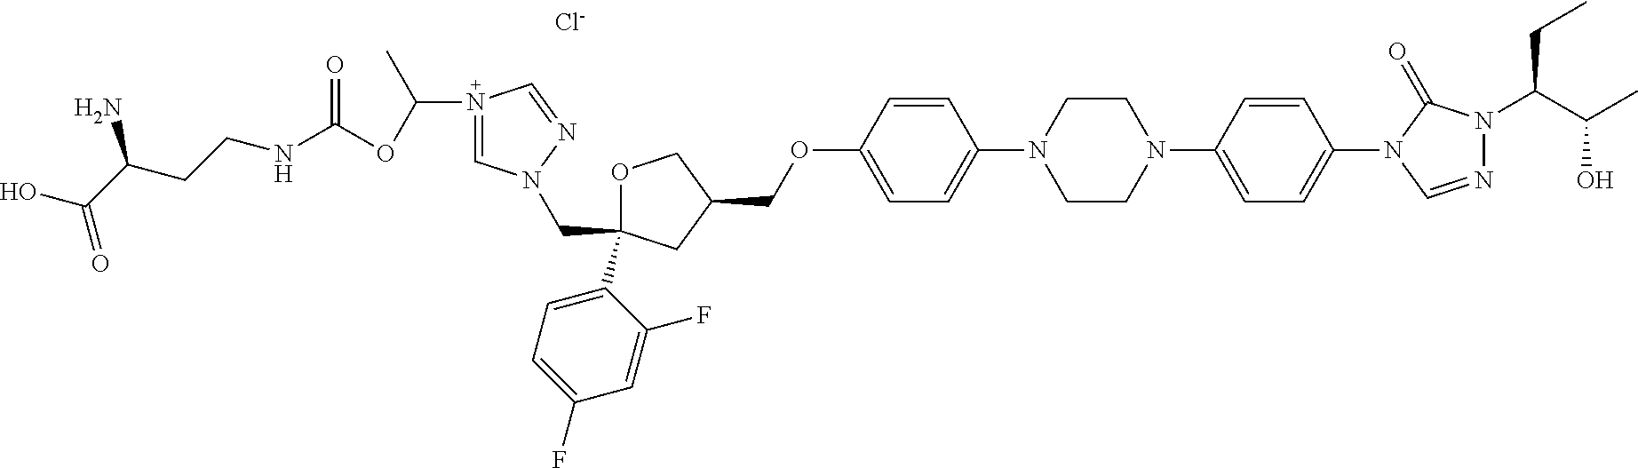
[Cl-].C1(COC2=CC=C(N3CCN(C4=CC=C(N5C=NN(C(C(C)O)CC)C5=O)C=C4)CC3)C=C2)COC(C2=CC=C(F)C=C2F)(CN2C=N(C(OC(NCCC(C(O)=O)N)=O)C)C=N2)C1
